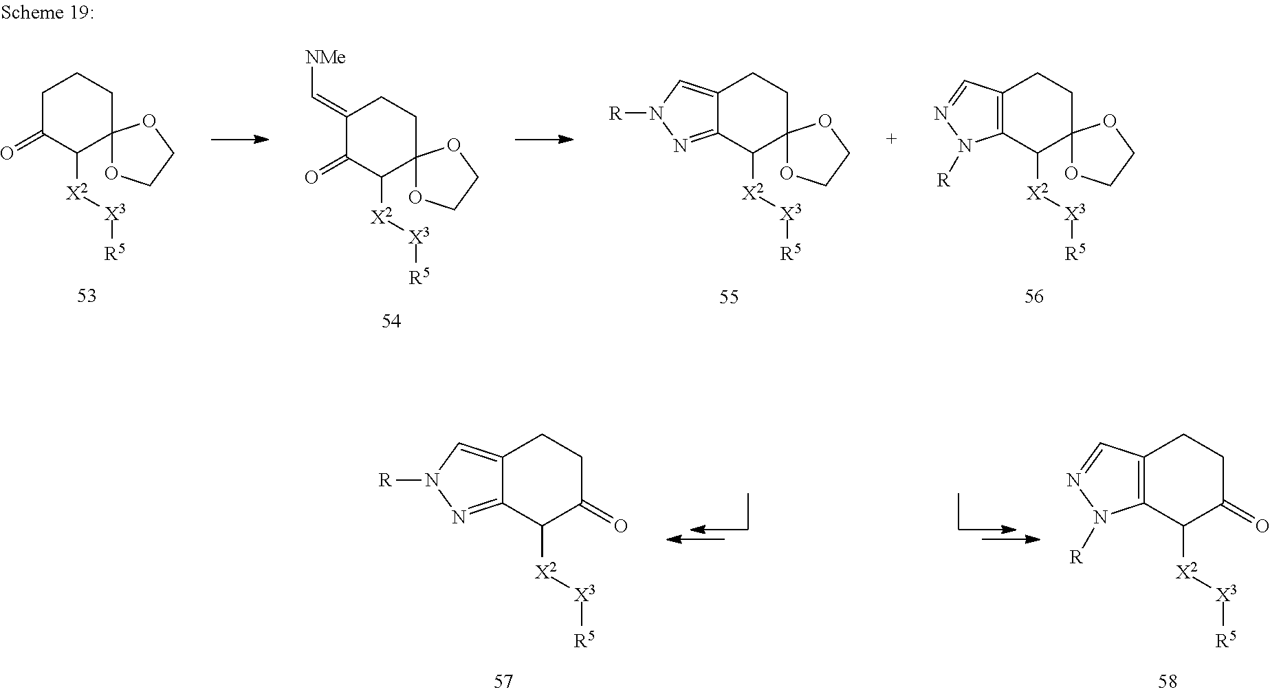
C1C(=O)C([X2][X3][R5])C2(CC1)OCCO2.C1(=C[NMe])C(=O)C([X2][X3][R5])C2(CC1)OCCO2.C12=CN([R])N=C1C([X2][X3][R5])C1(CC2)OCCO1.C12=C(C([X2][X3][R5])C3(CC1)OCCO3)N([R])N=C2.C12=C(CCC(=O)C1[X2][X3][R5])C=NN2[R].C12=NN([R])C=C1CCC(=O)C2[X2][X3][R5]
